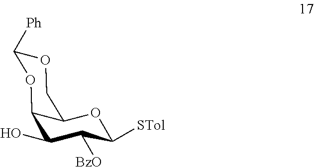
O1C([Ph])OC2C(O)C([BzO])C([STol])OC2C1
